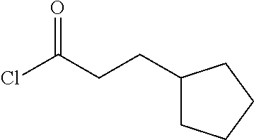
ClC(CCC1CCCC1)=O
